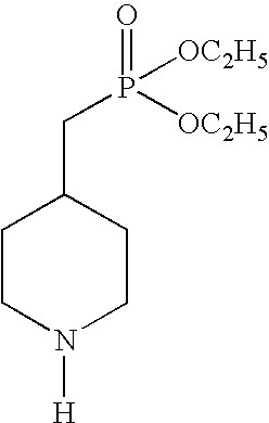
C1CN([H])CCC1CP([OC2H5])(=O)[OC2H5]
